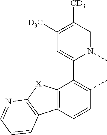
C12=C(C=CC(C)=C1C1=CC([D3C])=C([CD3])C=N1C)C1=C([X]2)N=CC=C1
